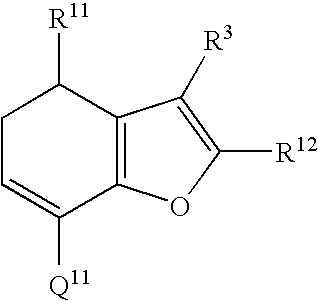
C12=C(C([R11])CC=C1[Q11])C([R3])=C([R12])O2
